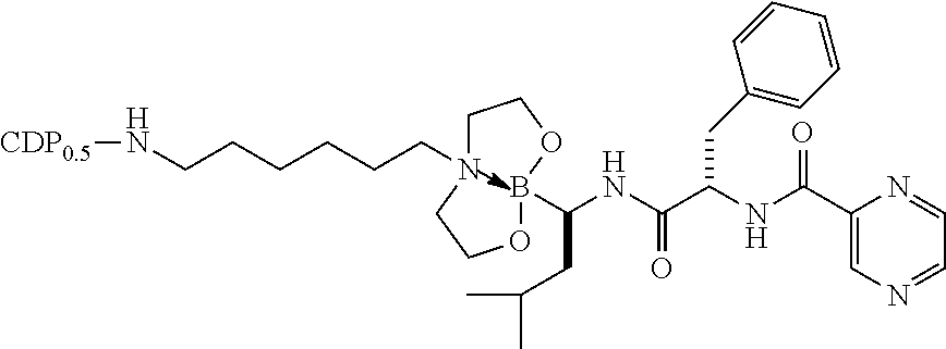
C(CCCCCN[CDP0.5])N1CCOB(C(NC(C(NC(C2=CN=CC=N2)=O)CC2=CC=CC=C2)=O)CC(C)C)OCC1
